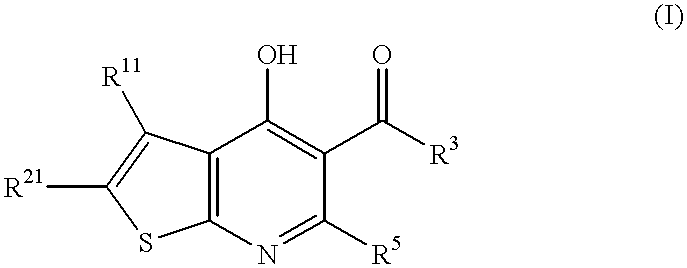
C12=C(SC([R21])=C1[R11])N=C([R5])C(C([R3])=O)=C2O
